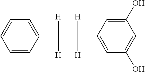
C1=CC(C([H])([H])C([H])(C2=CC(O)=CC(O)=C2)[H])=CC=C1
